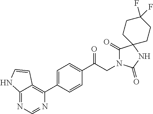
C1(C(CN2C(=O)C3(NC2=O)CCC(F)(F)CC3)=O)=CC=C(C2=C3C(=NC=N2)NC=C3)C=C1
